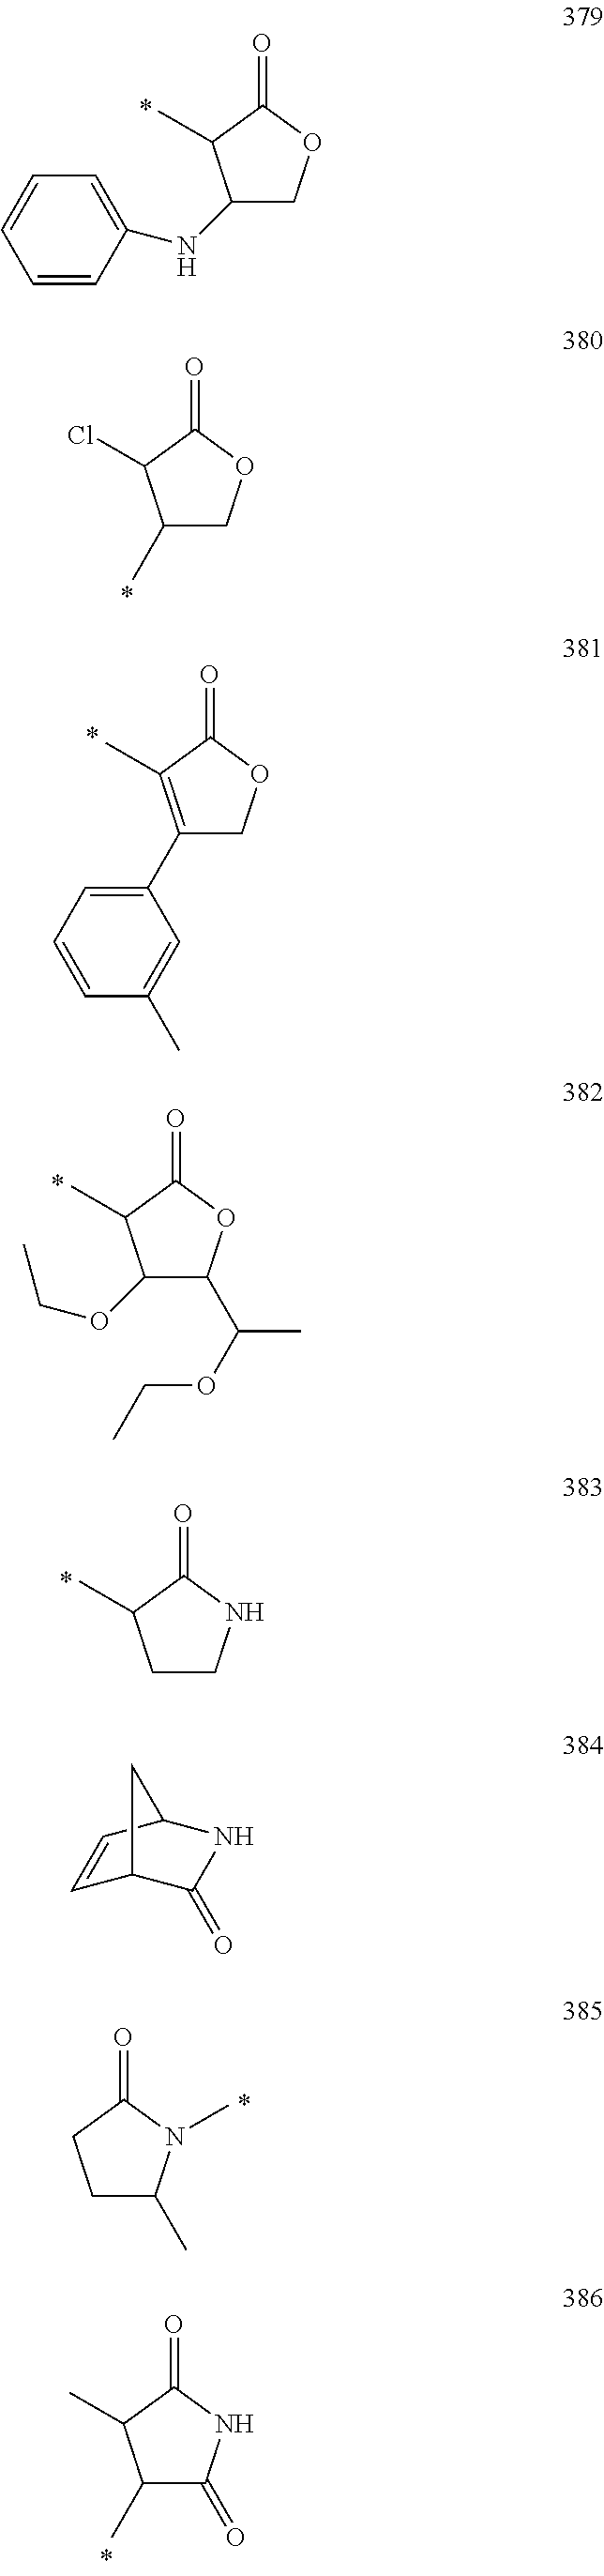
C1(NC2=CC=CC=C2)COC(=O)C1C.C1(C)COC(=O)C1Cl.C1(C2=CC=CC(C)=C2)=C(C)C(=O)OC1.C1(OCC)C(C(OCC)C)OC(=O)C1C.C1CNC(=O)C1C.C1C(C)N(C)C(=O)C1.C1(C)C(=O)NC(=O)C1C.C1=CC2NC(=O)C1C2
